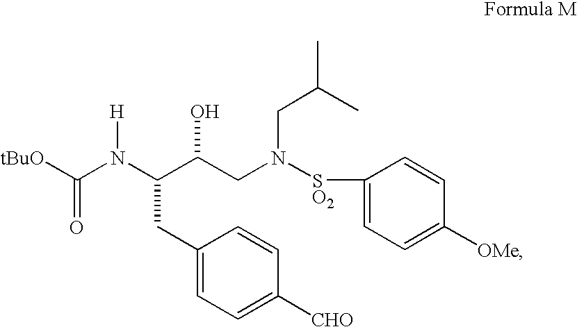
C1(CC(N(C([tBuO])=O)[H])C(CN([SO2]C2=CC=C([OMe])C=C2)CC(C)C)O)=CC=C([CHO])C=C1
